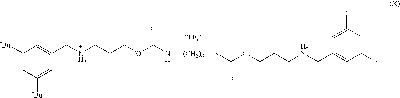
[2PF6-].C1([tBu])=CC([tBu])=CC(CNCCCOC(N[(CH2)6]NC(OCCCNCC2=CC([tBu])=CC([tBu])=C2)=O)=O)=C1
